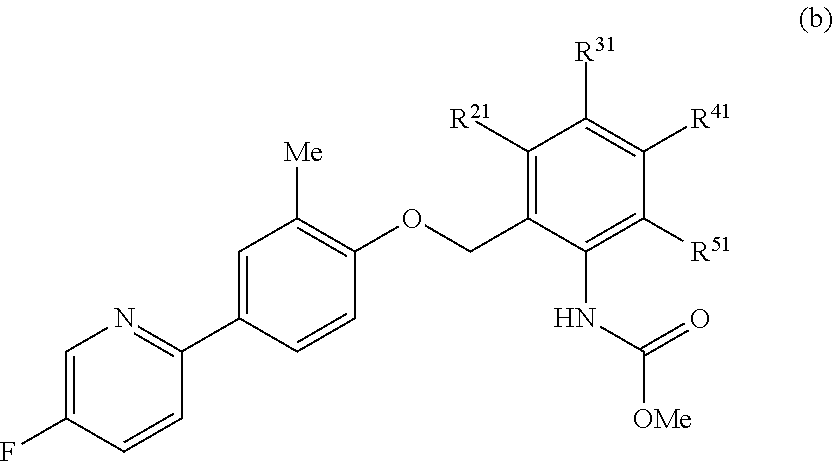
C1=C(F)C=CC(C2=CC([Me])=C(OCC3=C([R21])C([R31])=C([R41])C([R51])=C3NC([OMe])=O)C=C2)=N1
